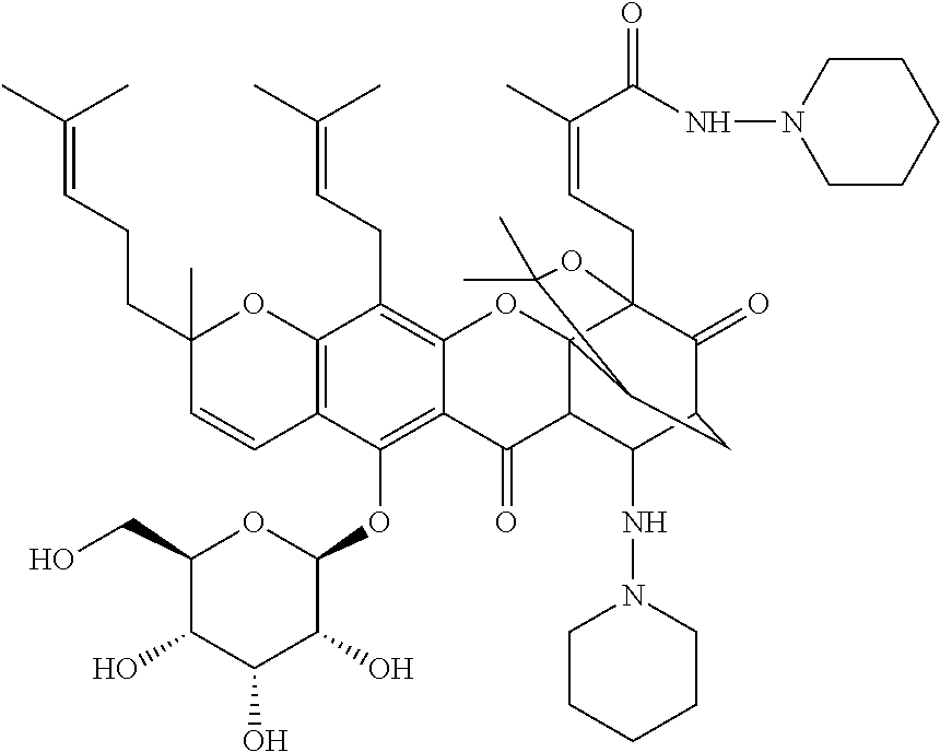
C12=C(OC3OC(CO)C(O)C(O)C3O)C3=C(C(CC=C(C)C)=C1OC14C(C2=O)C(NN2CCCCC2)C2C(=O)C1(CC=C(C)C(=O)NN1CCCCC1)OC(C)(C)C4C2)OC(C)(CCC=C(C)C)C=C3
